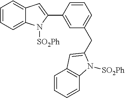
C1=CC=C2C(=C1)C=C(C1=CC(CC3=CC4=C(C=CC=C4)N3[SO2Ph])=CC=C1)N2[SO2Ph]
